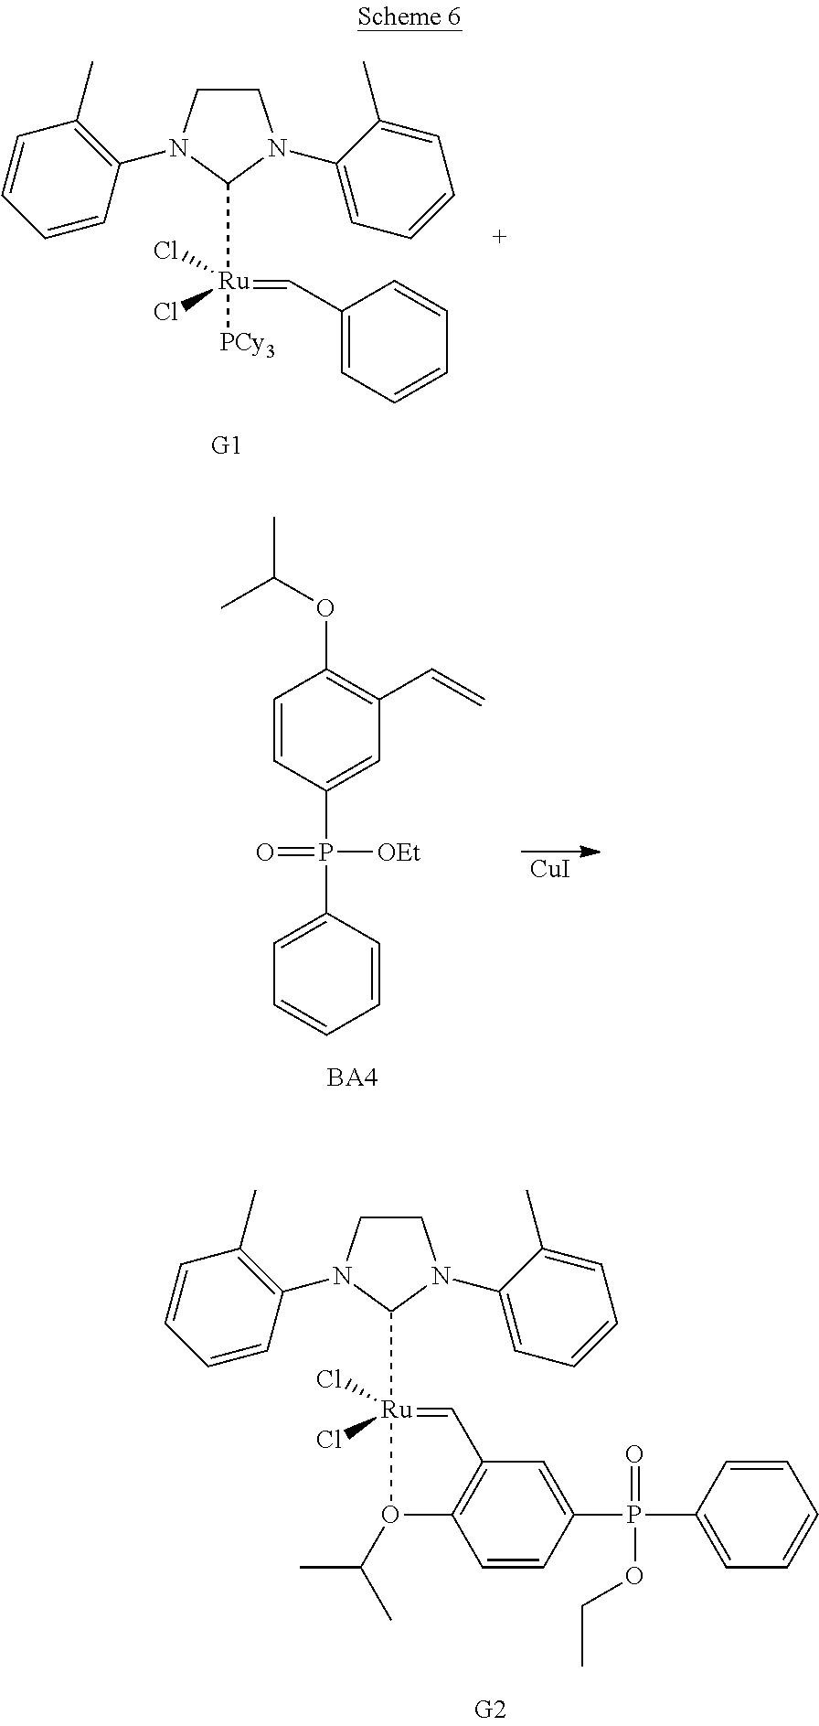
C1CN(C2=C(C)C=CC=C2)C([Ru](=CC2=CC=CC=C2)([PCy3])(Cl)Cl)N1C1=CC=CC=C1C.[CuI].C1=CC(P(=O)([OEt])C2=CC=CC=C2)=CC(C=C)=C1OC(C)C.C1CN(C2=C(C)C=CC=C2)C([Ru]2(Cl)(Cl)=CC3=C(O2C(C)C)C=CC(P(=O)(OCC)C2=CC=CC=C2)=C3)N1C1=CC=CC=C1C
